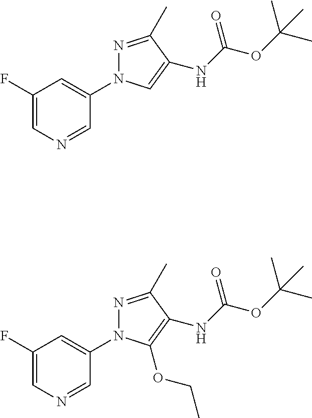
C1(F)=CN=CC(N2N=C(C)C(NC(OC(C)(C)C)=O)=C2)=C1.C1(F)=CN=CC(N2N=C(C)C(NC(OC(C)(C)C)=O)=C2OCC)=C1
